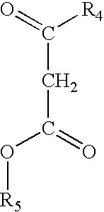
C(CC(O[R5])=O)([R4])=O
